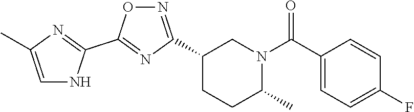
C1(C2=NOC(C3=NC(C)=CN3)=N2)CCC(C)N(C(C2=CC=C(F)C=C2)=O)C1
